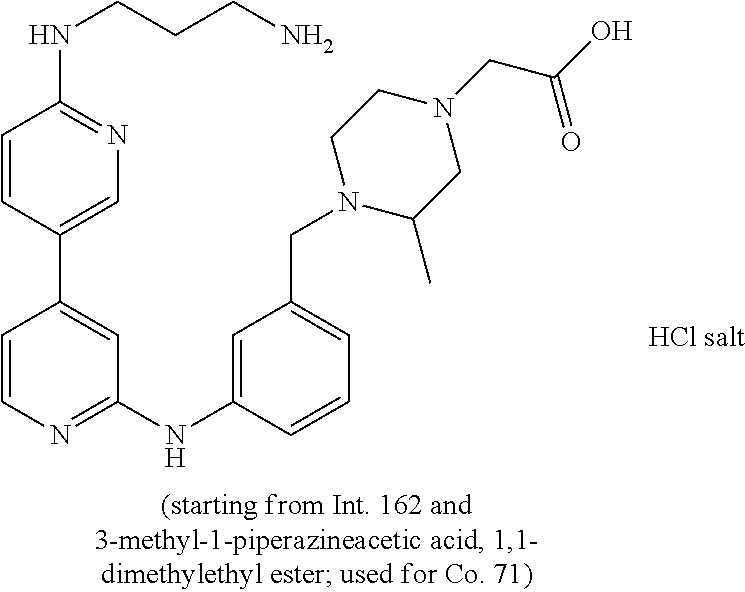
C1=CC(C2=CC(NC3=CC(CN4CCN(CC(=O)O)CC4C)=CC=C3)=NC=C2)=CN=C1NCCCN
